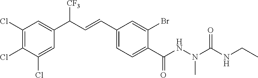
C1(Cl)=C(Cl)C(Cl)=CC(C(C=CC2=CC=C(C(NN(C)C(NCC)=O)=O)C(Br)=C2)[CF3])=C1
